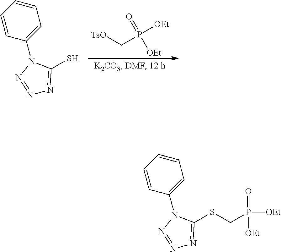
[TsO]CP(=O)([OEt])[OEt].C1=CC(N2N=NN=C2S)=CC=C1.C1=CC(N2N=NN=C2SCP(=O)([OEt])[OEt])=CC=C1
